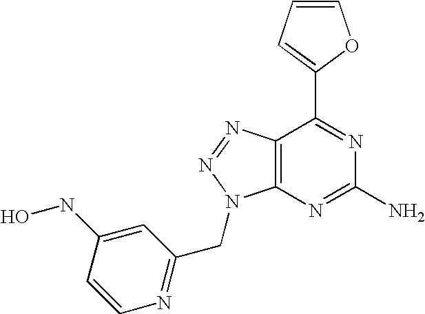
C1=CC=C(C2=NC(N)=NC3=C2N=NN3CC2=NC=CC(NO)=C2)O1
